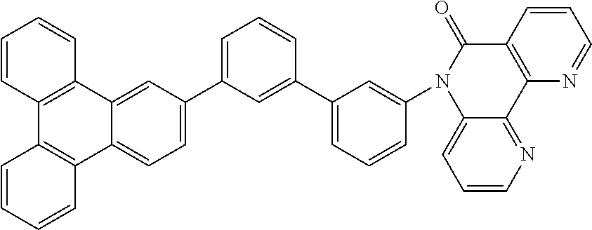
C1(C2=CC=CC(C3=CC=CC(N4C5=CC=CN=C5C5=C(C4=O)C=CC=N5)=C3)=C2)=CC=C2C(=C1)C1=C(C3=C2C=CC=C3)C=CC=C1
